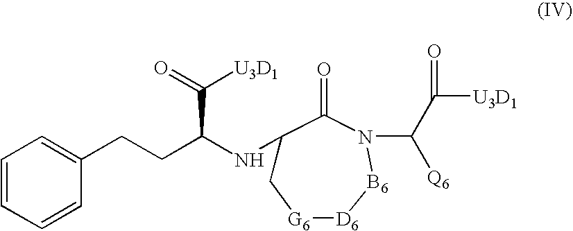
C1[G6][D6][B6]N(C([Q6])C([U3D1])=O)C(=O)C1NC(CCC1=CC=CC=C1)C([U3D1])=O
